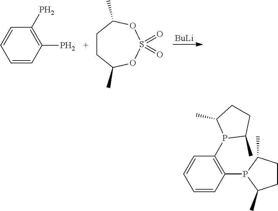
C1=CC(P)=C(P)C=C1.C1CC(C)OS(=O)(=O)OC1C.[BuLi].C1=CC=CC(P2C(C)CCC2C)=C1P1C(C)CCC1C
